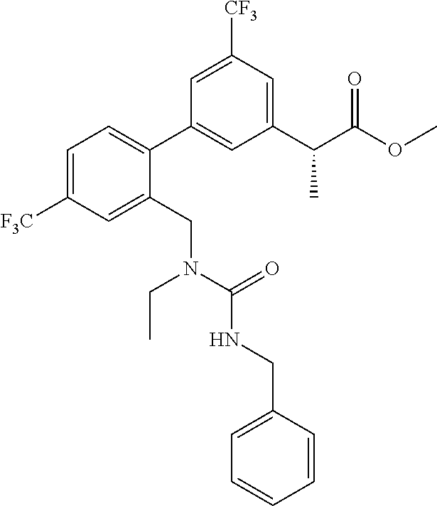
C1(C(C(OC)=O)C)=CC([CF3])=CC(C2=CC=C([F3C])C=C2CN(C(=O)NCC2=CC=CC=C2)CC)=C1
